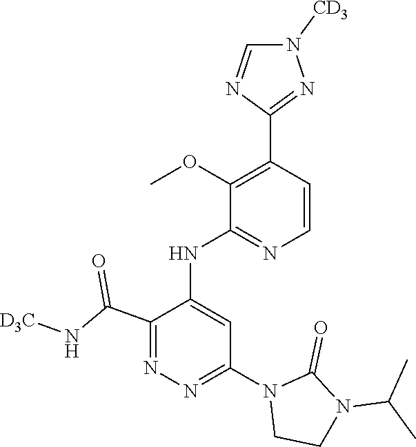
C1=CC(C2=NN([CD3])C=N2)=C(OC)C(NC2=CC(N3CCN(C(C)C)C3=O)=NN=C2C(N[D3C])=O)=N1
